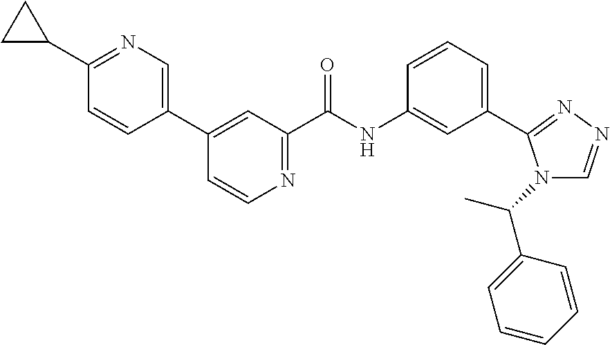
C1=CN=C(C(NC2=CC(C3=NN=CN3C(C)C3=CC=CC=C3)=CC=C2)=O)C=C1C1=CN=C(C2CC2)C=C1
